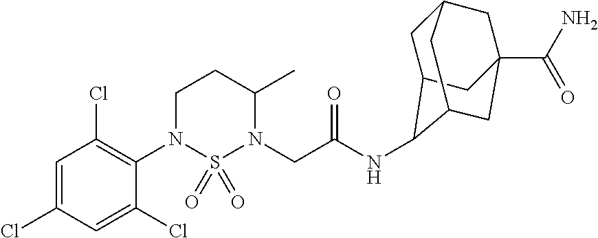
C1=C(Cl)C=C(Cl)C(N2S(=O)(=O)N(CC(NC3C4CC5CC(C(N)=O)(CC3C5)C4)=O)C(C)CC2)=C1Cl
